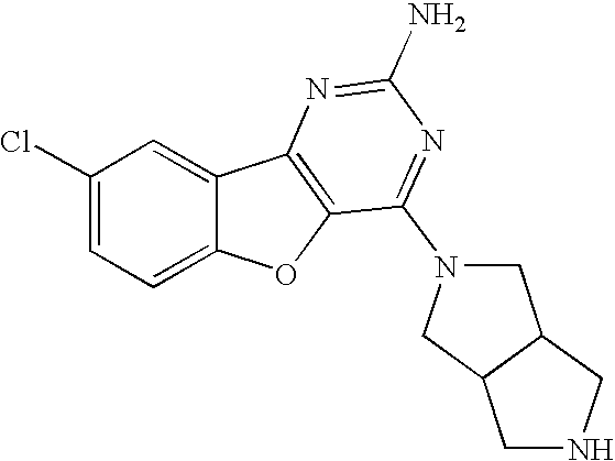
C1(Cl)=CC=C2C(=C1)C1=C(O2)C(N2CC3C(C2)CNC3)=NC(N)=N1
